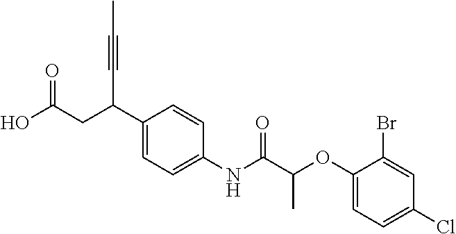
C1(C(CC(O)=O)C#CC)=CC=C(NC(C(OC2=CC=C(Cl)C=C2Br)C)=O)C=C1
